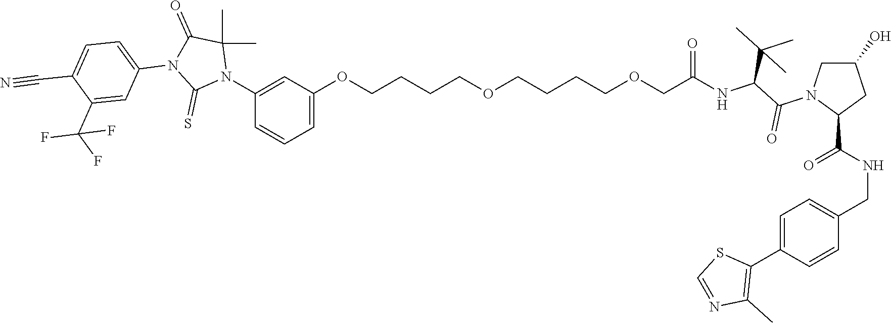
C(=O)(NC(C(N1C(C(NCC2=CC=C(C3=C(C)N=CS3)C=C2)=O)CC(O)C1)=O)C(C)(C)C)COCCCCOCCCCOC1=CC=CC(N2C(C)(C)C(=O)N(C3=CC=C(C#N)C(C(F)(F)F)=C3)C2=S)=C1
